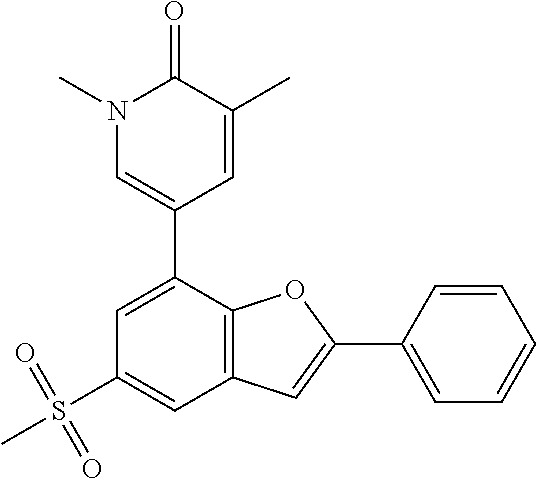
C1(S(C)(=O)=O)=CC2=C(C(C3=CN(C)C(=O)C(C)=C3)=C1)OC(C1=CC=CC=C1)=C2
